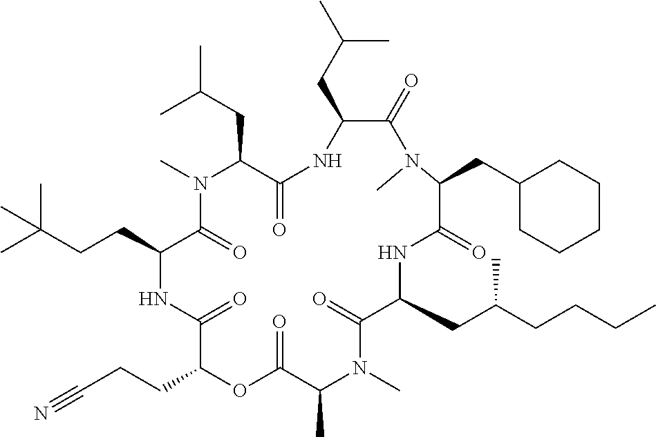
C1(CC(C)C)C(=O)N(C)C(CC2CCCCC2)C(=O)NC(CC(CCCC)C)C(=O)N(C)C(C)C(=O)OC(CCC#N)C(=O)NC(CCC(C)(C)C)C(=O)N(C)C(CC(C)C)C(=O)N1
